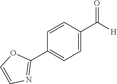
[H]C(C1=CC=C(C2=NC=CO2)C=C1)=O
